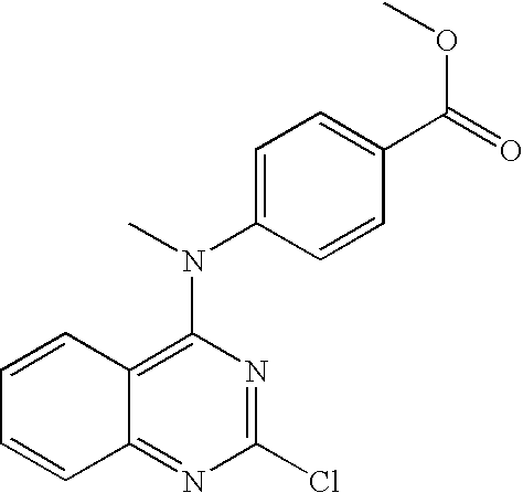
C1(Cl)=NC(N(C)C2=CC=C(C(OC)=O)C=C2)=C2C(=N1)C=CC=C2
